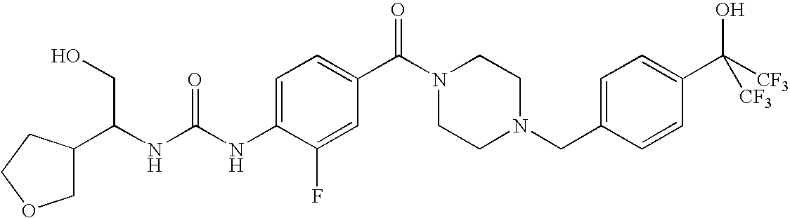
C1=C(NC(NC(CO)C2COCC2)=O)C(F)=CC(C(N2CCN(CC3=CC=C(C([CF3])(O)[CF3])C=C3)CC2)=O)=C1
